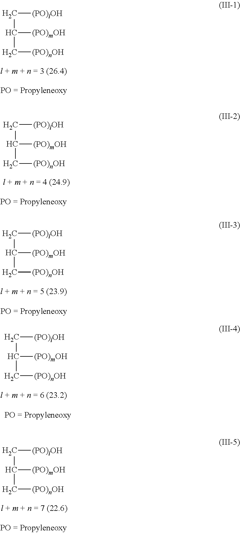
C([(PO)lOH])C(C[(PO)nOH])[(PO)mOH].C([(PO)lOH])C(C[(PO)nOH])[(PO)mOH].C([(PO)lOH])C(C[(PO)nOH])[(PO)mOH].C([(PO)lOH])C(C[(PO)nOH])[(PO)mOH].C([(PO)lOH])C(C[(PO)nOH])[(PO)mOH]
